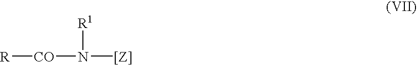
[R][CO]N([[Z]])[R1]
